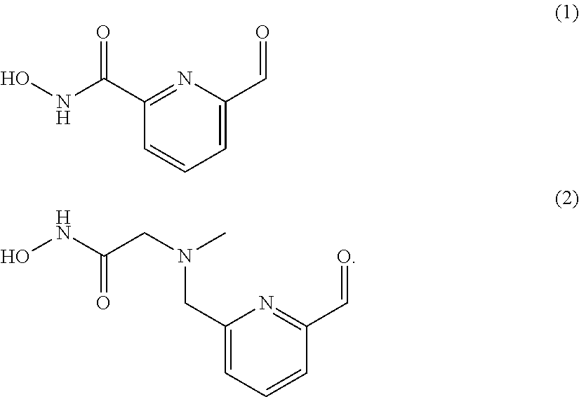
C1=CC=C(C=O)N=C1C(NO)=O.C1=C(CN(C)CC(NO)=O)N=C(C=O)C=C1
